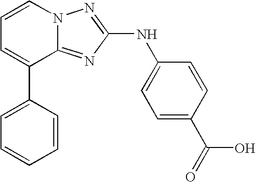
C1=CN2C(=NC(NC3=CC=C(C(=O)O)C=C3)=N2)C(C2=CC=CC=C2)=C1
